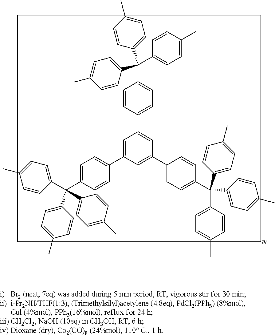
C1=CC(C2=CC(C3=CC=C(C(C4=CC=C(C)C=C4)(C4=CC=C(C)C=C4)C4=CC=C(C)C=C4)C=C3)=CC(C3=CC=C(C(C4=CC=C(C)C=C4)(C4=CC=C(C)C=C4)C4=CC=C(C)C=C4)C=C3)=C2)=CC=C1C(C1=CC=C(C)C=C1)(C1=CC=C(C)C=C1)C1=CC=C(C)C=C1
